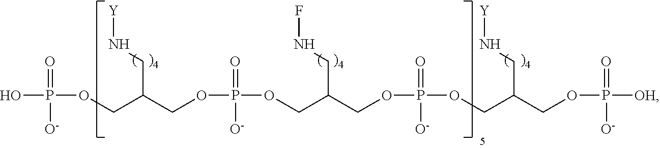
OP(=O)([O-])OCC(COP(=O)(OCC(COP(=O)(OCC(COP(=O)([OH])[O-])CN[Y])[O-])CNF)[O-])CN[Y]
